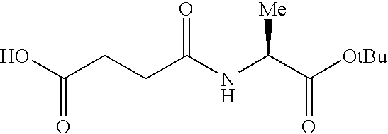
OC(CCC(NC(C([OtBu])=O)[Me])=O)=O
